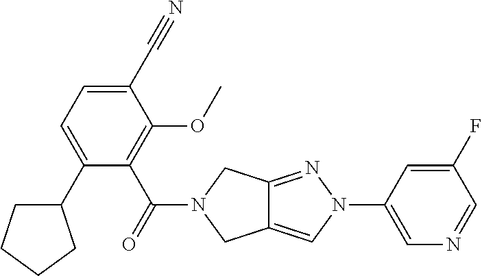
C1(C2=CC=C(C#N)C(OC)=C2C(=O)N2CC3=CN(C4=CN=CC(F)=C4)N=C3C2)CCCC1
